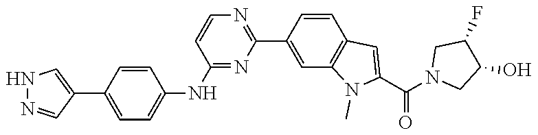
C1(O)CN(C(C2=CC3=C(C=C(C4=NC=CC(NC5=CC=C(C6=CNN=C6)C=C5)=N4)C=C3)N2C)=O)CC1F
